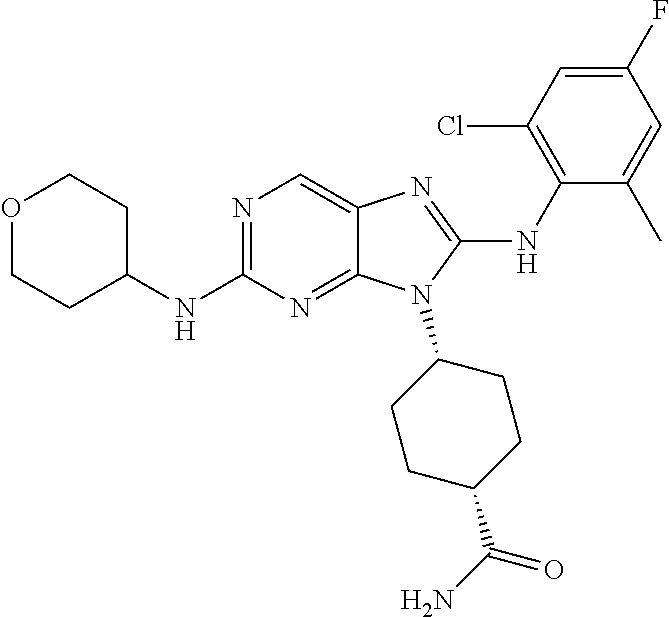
N1=C(NC2CCOCC2)N=C2C(=C1)N=C(NC1=C(Cl)C=C(F)C=C1C)N2C1CCC(C(N)=O)CC1
